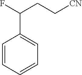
C1=CC=CC=C1C(F)CC[CN]
